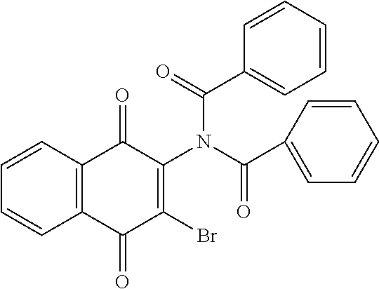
C1=CC2=C(C=C1)C(=O)C(Br)=C(N(C(C1=CC=CC=C1)=O)C(=O)C1=CC=CC=C1)C2=O
